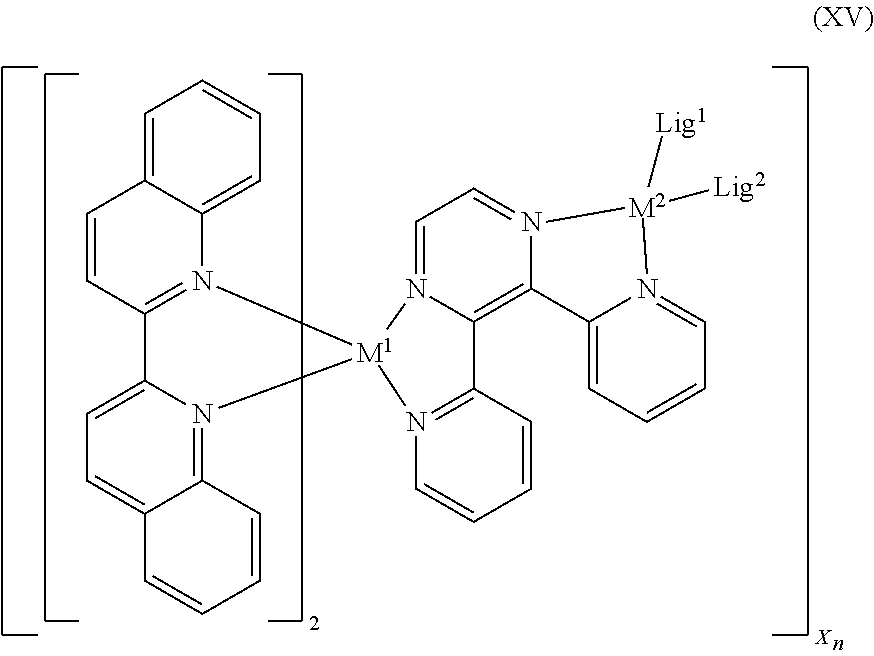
C12=N3C(=CC=C1C=CC=C2)C1=N(C2=CC=CC=C2C=C1)[M1]31N2=CC=N3C(=C2C2=N1C=CC=C2)C1=CC=CC=N1[M2]3([Lig2])[Lig1]
